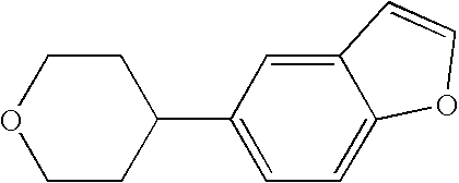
C12=CC(C3CCOCC3)=CC=C1OC=C2
